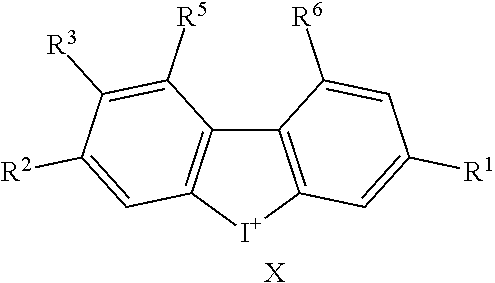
C12=C([I+]C3=C1C([R5])=C([R3])C([R2])=C3)C=C([R1])C=C2[R6].[X]
